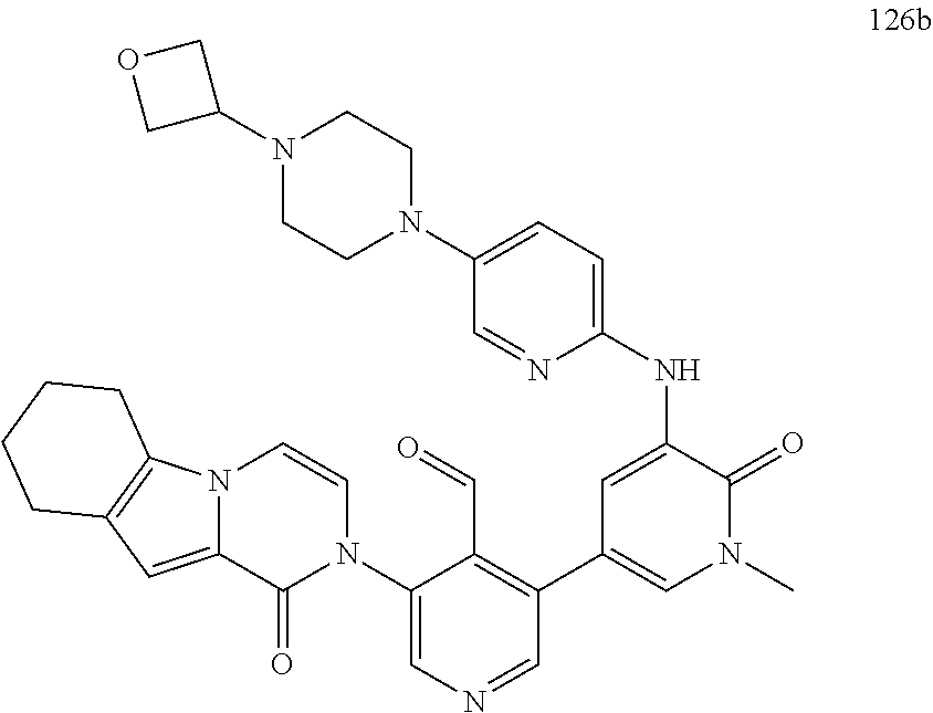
C1(N2C=CN3C(=CC4=C3CCCC4)C2=O)=CN=CC(C2=CN(C)C(=O)C(NC3=CC=C(N4CCN(C5COC5)CC4)C=N3)=C2)=C1C=O
